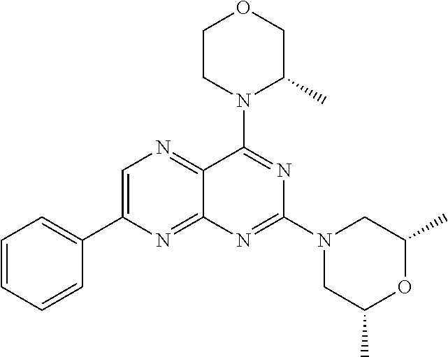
C1=C(C2=CC=CC=C2)N=C2C(=N1)C(N1C(C)COCC1)=NC(N1CC(C)OC(C)C1)=N2
